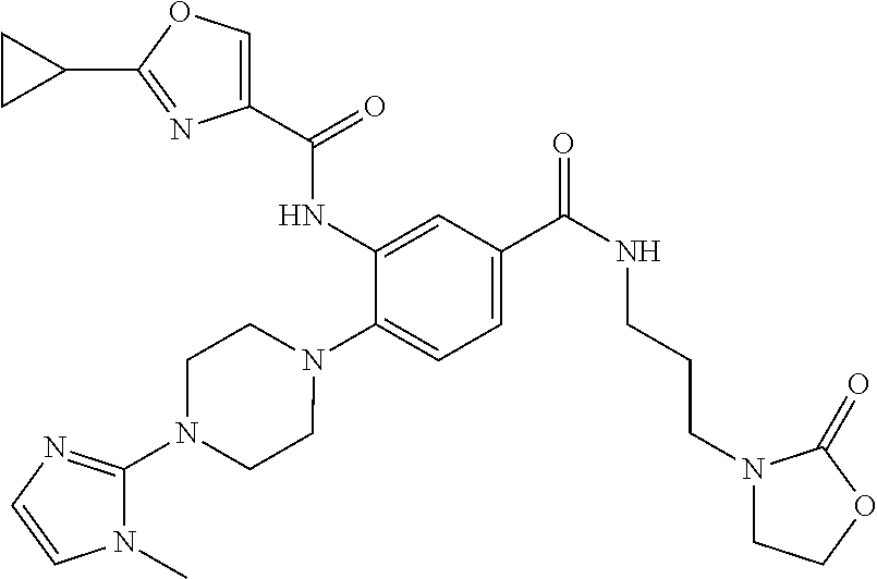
C1(NC(=O)C2=COC(C3CC3)=N2)=CC(C(=O)NCCCN2CCOC2=O)=CC=C1N1CCN(C2=NC=CN2C)CC1
